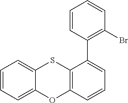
C1=CC=C2C(=C1)SC1=C(O2)C=CC=C1C1=C(Br)C=CC=C1
